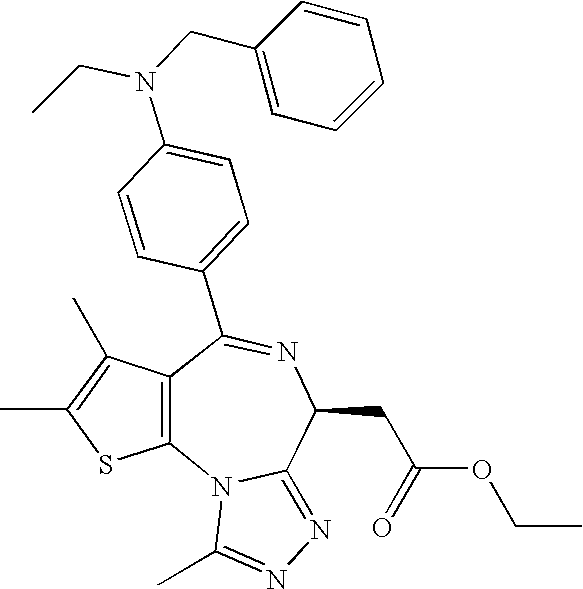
N1=C(C2=CC=C(N(CC3=CC=CC=C3)CC)C=C2)C2=C(N3C(=NN=C3C)C1CC(OCC)=O)SC(C)=C2C
